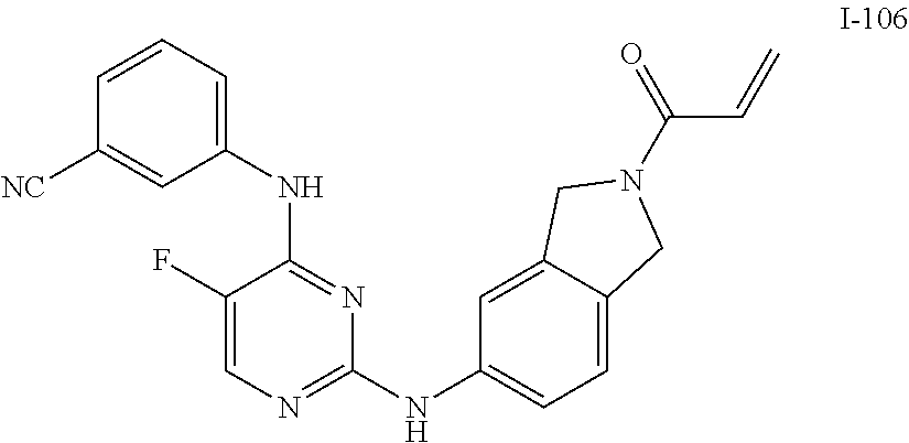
C1(F)=CN=C(NC2=CC=C3C(=C2)CN(C(=O)C=C)C3)N=C1NC1=CC=CC([NC])=C1
